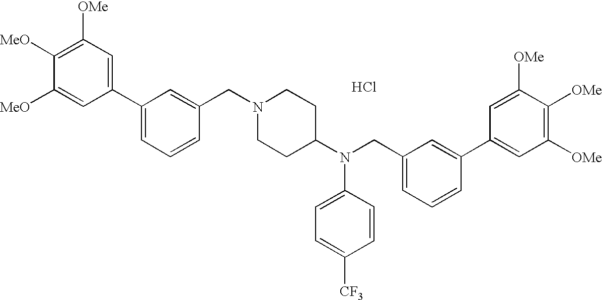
Cl.C1([OMe])=C([MeO])C([MeO])=CC(C2=CC=CC(CN3CCC(N(CC4=CC=CC(C5=CC([OMe])=C([OMe])C([OMe])=C5)=C4)C4=CC=C([CF3])C=C4)CC3)=C2)=C1
